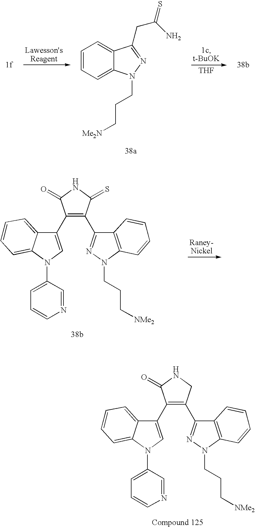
C1=CC=C2C(=C1)C(CC(=S)N)=NN2CCC[Me2N].C12=C(N(CCC[NMe2])N=C1C1=C(C3=CN(C4=CC=CN=C4)C4=CC=CC=C34)C(=O)NC1=S)C=CC=C2.C12=C(N(CCC[NMe2])N=C1C1=C(C3=CN(C4=CC=CN=C4)C4=CC=CC=C34)C(=O)NC1)C=CC=C2
